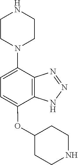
C1=C(OC2CCNCC2)C2=C(C(N3CCNCC3)=C1)N=NN2
